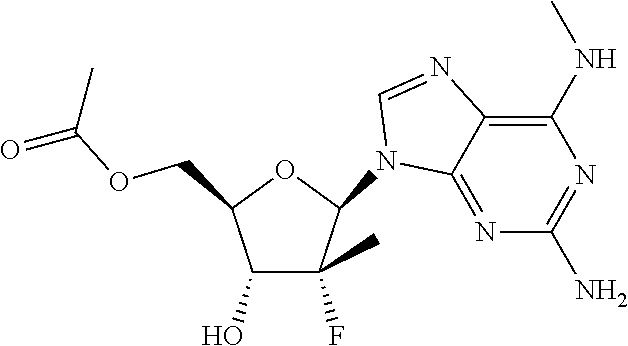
C(OCC1C(O)C(C)(F)C(N2C3=NC(N)=NC(NC)=C3N=C2)O1)(=O)C
